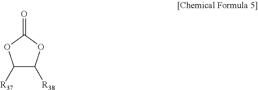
C1([R37])C([R38])OC(=O)O1
